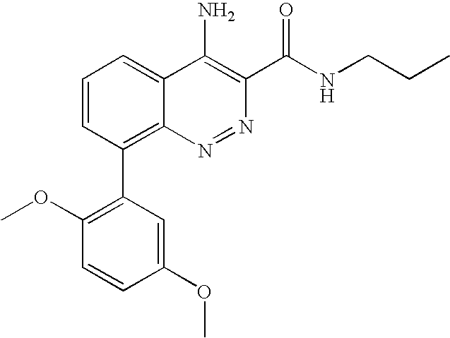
C1=CC(C2=C(OC)C=CC(OC)=C2)=C2C(=C1)C(N)=C(C(NCCC)=O)N=N2
